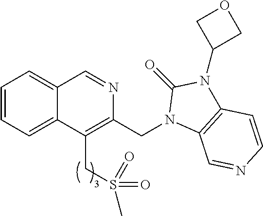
C1=CC=C2C(=C1)C=NC(CN1C3=C(N(C4COC4)C1=O)C=CN=C3)=C2CS(C)(=O)=O
